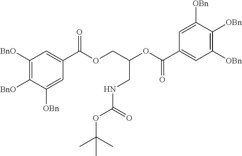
C1([BnO])=C([BnO])C([OBn])=CC(C(=O)OCC(OC(C2=CC([OBn])=C([OBn])C([OBn])=C2)=O)CNC(OC(C)(C)C)=O)=C1
